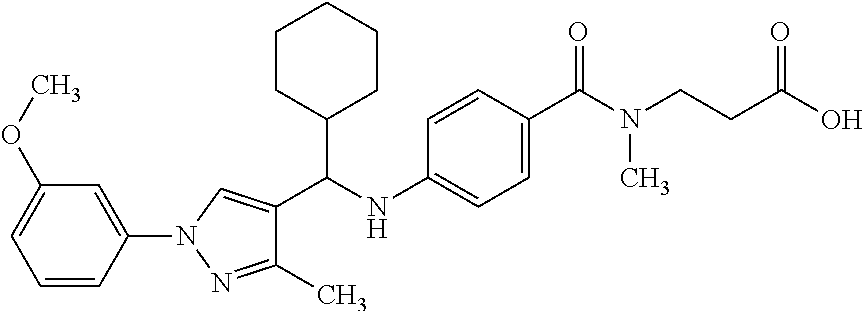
C1(C(NC2=CC=C(C(=O)N(CCC(O)=O)C)C=C2)C2=CN(C3=CC(OC)=CC=C3)N=C2C)CCCCC1
